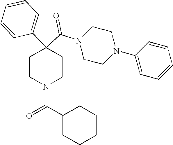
N1(C(C2(C3=CC=CC=C3)CCN(C(C3CCCCC3)=O)CC2)=O)CCN(C2=CC=CC=C2)CC1
